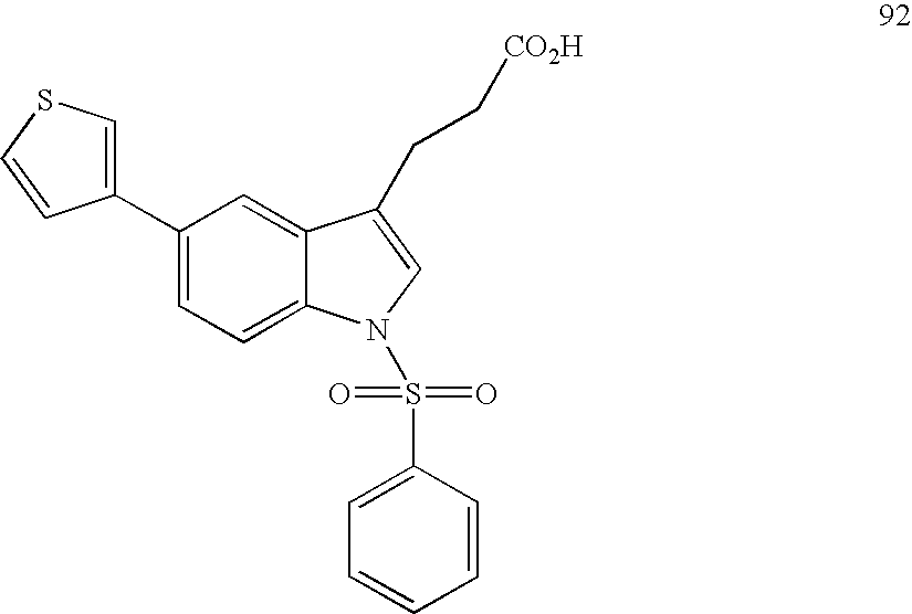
C1(C2=CSC=C2)=CC=C2C(=C1)C(CC[CO2H])=CN2S(C1=CC=CC=C1)(=O)=O
